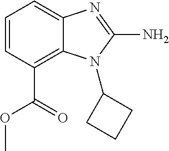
C1=CC(C(=O)OC)=C2C(=C1)N=C(N)N2C1CCC1
